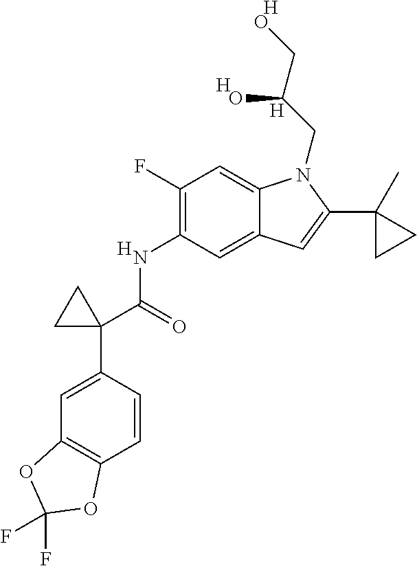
C1(F)=C(NC(C2(C3=CC4=C(C=C3)OC(F)(F)O4)CC2)=O)C=C2C(=C1)N(CC(CO)O)C(C1(C)CC1)=C2.[H].[H].[H].[H]
